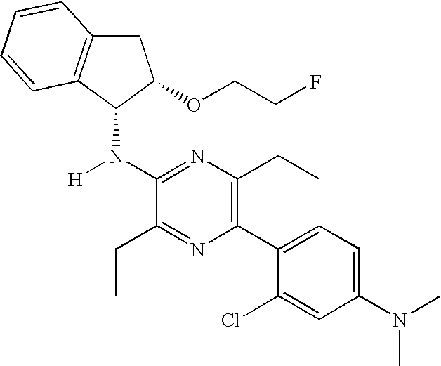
C1(N(C2C3=C(CC2OCCF)C=CC=C3)[H])=NC(CC)=C(C2=CC=C(N(C)C)C=C2Cl)N=C1CC
